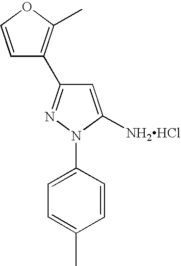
C1=C(N2C([NH2HCl])=CC(C3=C(C)OC=C3)=N2)C=CC(C)=C1
